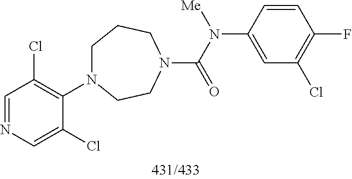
C1=NC=C(Cl)C(N2CCCN(C(=O)N(C3=CC(Cl)=C(F)C=C3)[Me])CC2)=C1Cl
